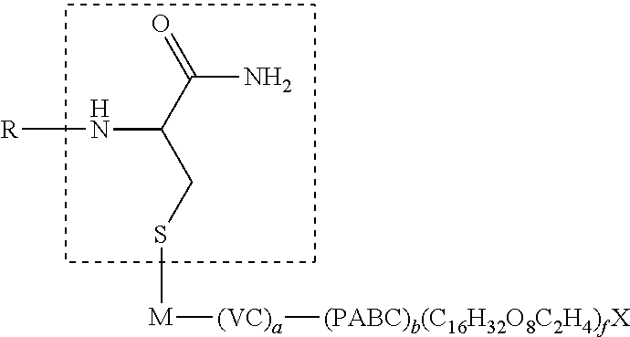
[M]([(VC)a][(PABC)b(C16H32O8C2H4)fX])SCC(C(=O)N)N[R]
